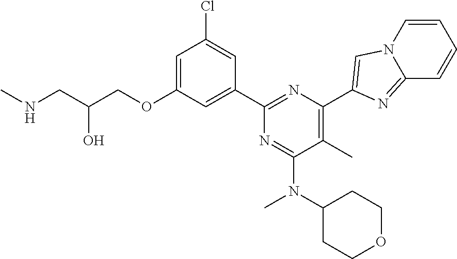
N(CC(COC1=CC(Cl)=CC(C2=NC(C3=CN4C(=N3)C=CC=C4)=C(C)C(N(C3CCOCC3)C)=N2)=C1)O)C
